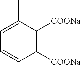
C1(C)=CC=CC([COONa])=C1[COONa]
